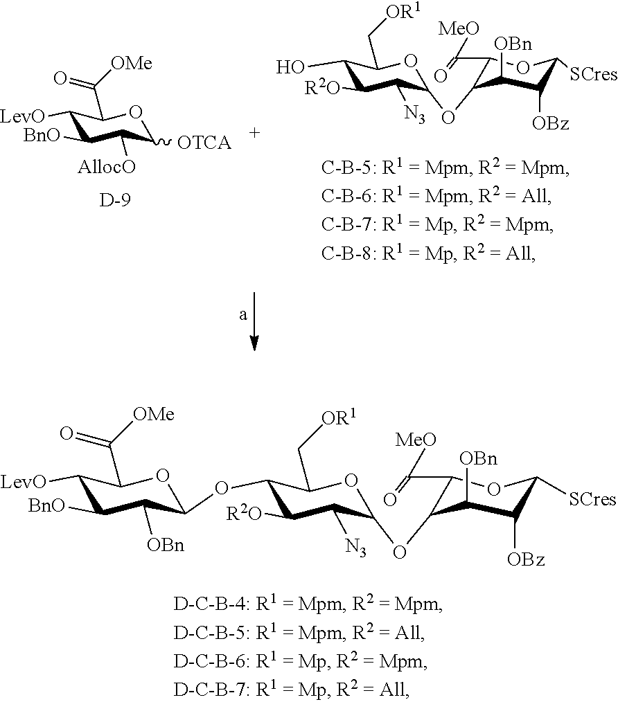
C1([LevO])C([BnO])C([OBn])C(OC2C([R2O])C([N3])C(OC3C(C(=O)[MeO])OC([SCres])C([OBz])C3[OBn])OC2C[OR1])OC1C([OMe])=O.C1([LevO])C([BnO])C([AllocO])C([OTCA])OC1C([OMe])=O.[D].OC1C([R2O])C([N3])C(OC2C(C(=O)[MeO])OC([SCres])C([OBz])C2[OBn])OC1C[OR1]
